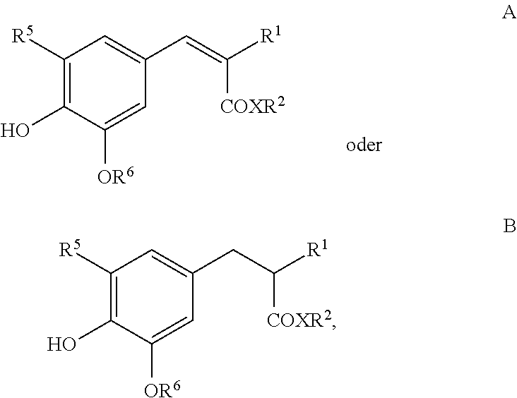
C1([R5])=C(O)C([OR6])=CC(C=C([COXR2])[R1])=C1.C1([R5])=C(O)C([OR6])=CC(CC([COXR2])[R1])=C1
